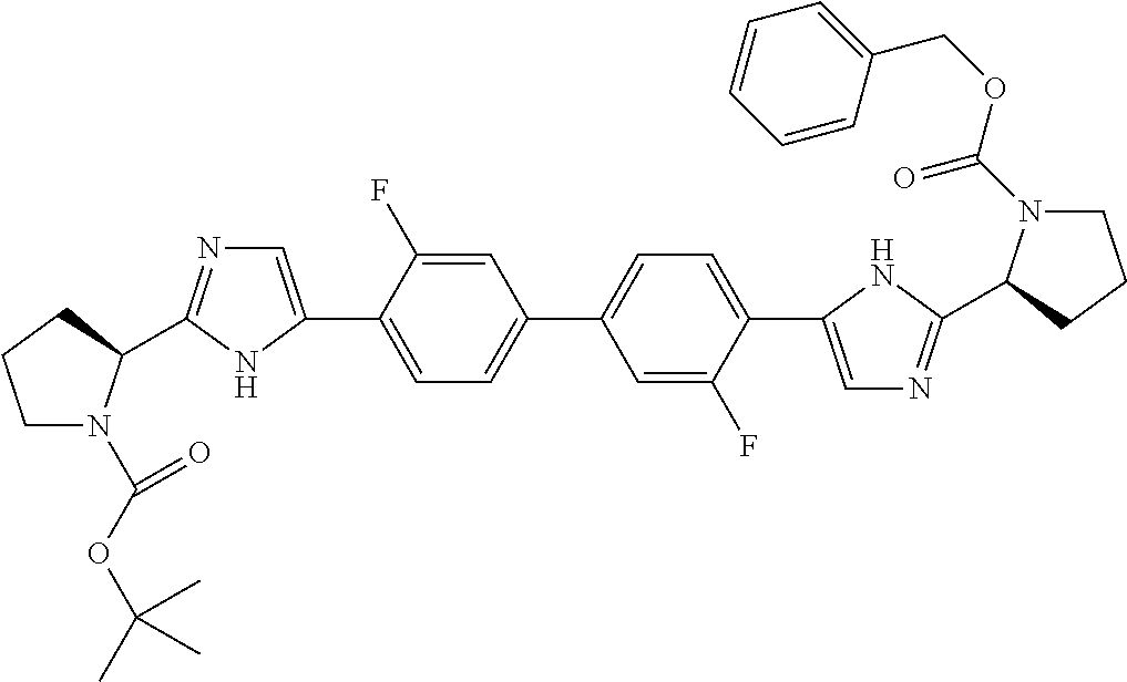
C1=C(F)C(C2=CN=C(C3N(C(=O)OC(C)(C)C)CCC3)N2)=CC=C1C1=CC=C(C2=CN=C(C3N(C(OCC4=CC=CC=C4)=O)CCC3)N2)C(F)=C1
